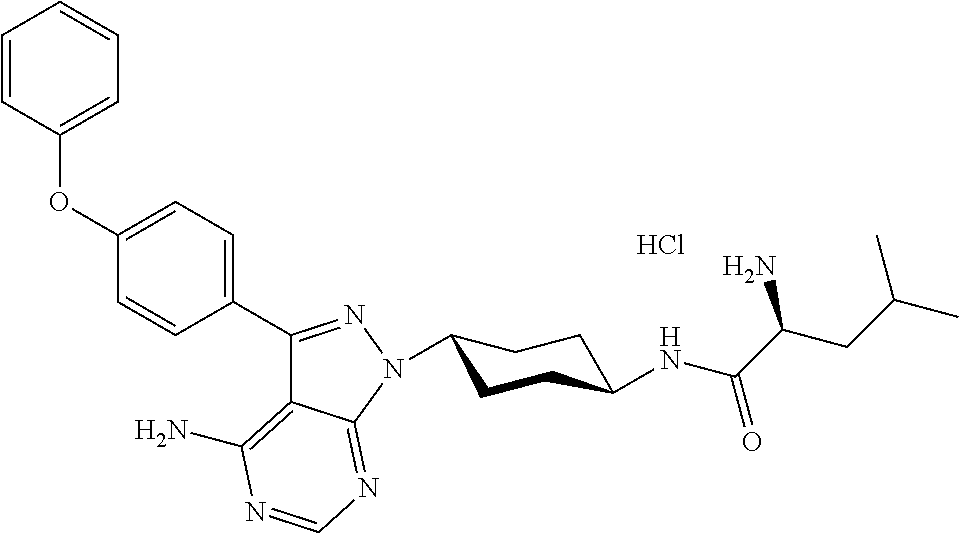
C1(C2=NN(C3CCC(NC(C(N)CC(C)C)=O)CC3)C3=NC=NC(N)=C23)=CC=C(OC2=CC=CC=C2)C=C1.Cl
